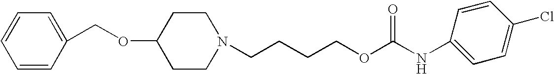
O(C1CCN(CCCCOC(NC2=CC=C(Cl)C=C2)=O)CC1)CC1=CC=CC=C1
